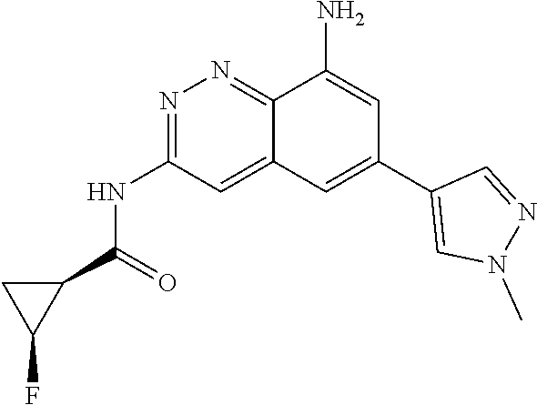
N1=C(NC(=O)C2CC2F)C=C2C(=N1)C(N)=CC(C1=CN(C)N=C1)=C2
